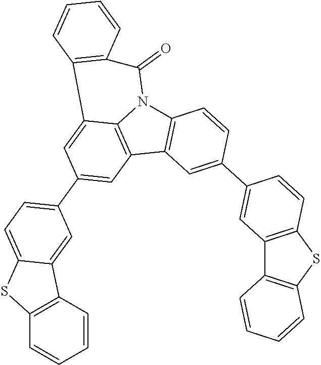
C12=C(C3=C4N1C(=O)C1=C(C4=CC(C4=CC=C5C(=C4)C4=C(S5)C=CC=C4)=C3)C=CC=C1)C=C(C1=CC3=C(C=C1)SC1=C3C=CC=C1)C=C2
